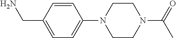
NCC1=CC=C(N2CCN(C(C)=O)CC2)C=C1
